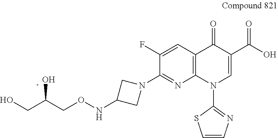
C1(F)=CC2=C(N=C1N1CC(NOCC(CO)O)C1)N(C1=NC=CS1)C=C(C(O)=O)C2=O
